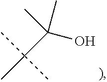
CC(C)(O)C(C)(C)C
